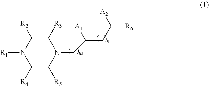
C1([R4])C([R5])N(CC(CC([R6])[A2])[A1])C([R3])C([R2])N1[R1]
